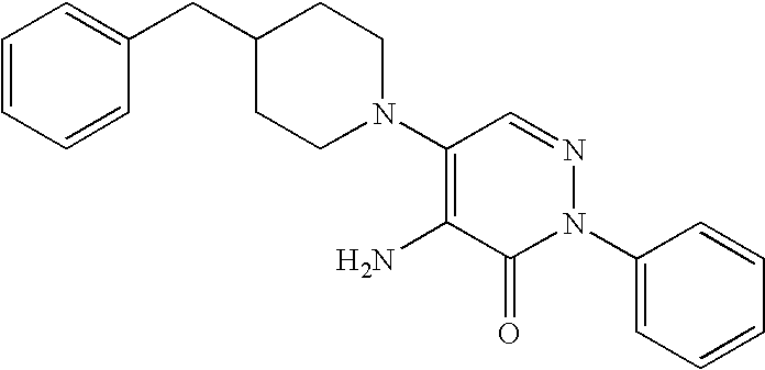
C1(N2N=CC(N3CCC(CC4=CC=CC=C4)CC3)=C(N)C2=O)=CC=CC=C1
